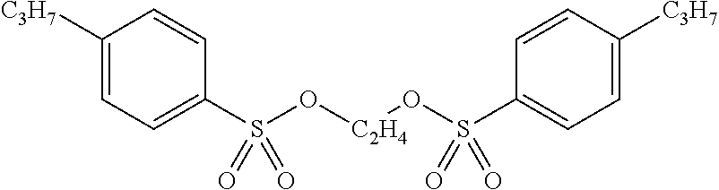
C1([C3H7])=CC=C(S(O[C2H4]OS(C2=CC=C([C3H7])C=C2)(=O)=O)(=O)=O)C=C1
